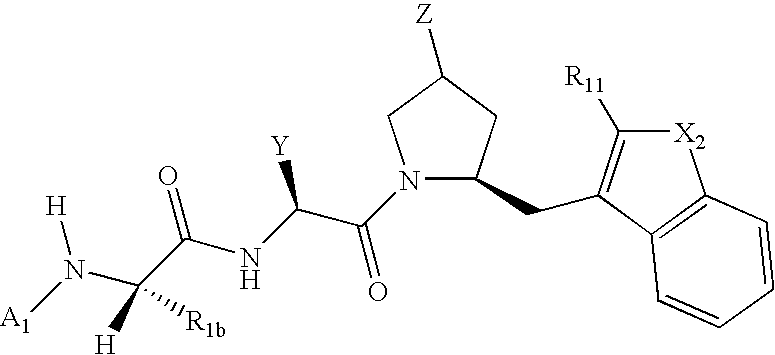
N1(C(=O)C([Y])NC(=O)C(N([A1])[H])([H])[R1b])C(CC2=C([R11])[X2]C3=C2C=CC=C3)CC([Z])C1
